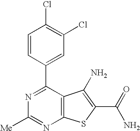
C1=CC(C2=NC([Me])=NC3=C2C(N)=C(C(N)=O)S3)=CC(Cl)=C1Cl
